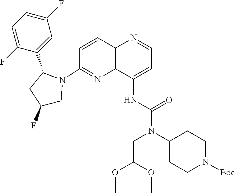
C1=C(F)C(C2CC(F)CN2C2=NC3=C(C=C2)N=CC=C3NC(N(CC(OC)OC)C2CCN([Boc])CC2)=O)=CC(F)=C1
